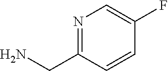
N1=C(CN)C=CC(F)=C1
